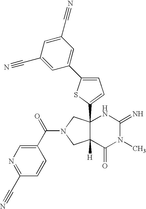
C12(C3=CC=C(C4=CC(C#N)=CC(C#N)=C4)S3)C([H])(C(=O)N(C)C(=N)N1)CN(C(=O)C1=CN=C(C#N)C=C1)C2
